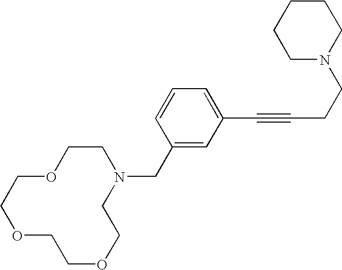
C1(CN2CCOCCOCCOCC2)=CC(C#CCCN2CCCCC2)=CC=C1
